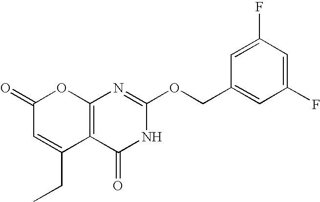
C12=C(C(=O)NC(OCC3=CC(F)=CC(F)=C3)=N1)C(CC)=CC(=O)O2
